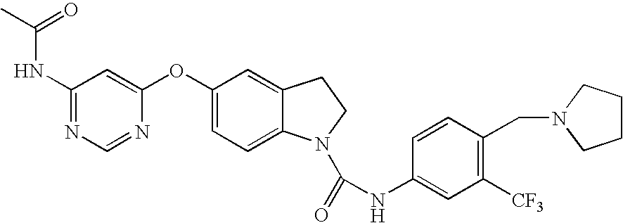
C1(NC(=O)C)=NC=NC(OC2=CC=C3C(=C2)CCN3C(=O)NC2=CC([CF3])=C(CN3CCCC3)C=C2)=C1
